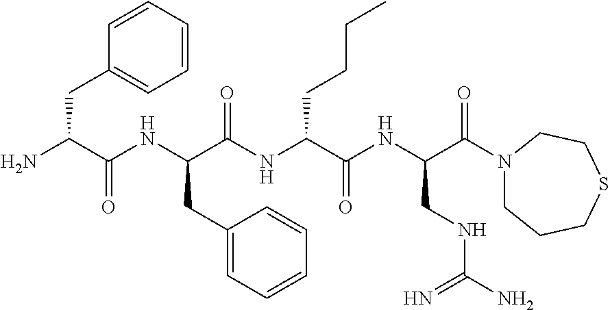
NC(C(NC(C(NC(C(NC(C(=O)N1CCCSCC1)CNC(N)=N)=O)CCCC)=O)CC1=CC=CC=C1)=O)CC1=CC=CC=C1
